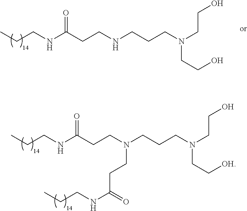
CCCNC(CCNCCCN(CCO)CCO)=O.CCCNC(CCN(CCCN(CCO)CC[OH])CCC(NCCC)=O)=O
